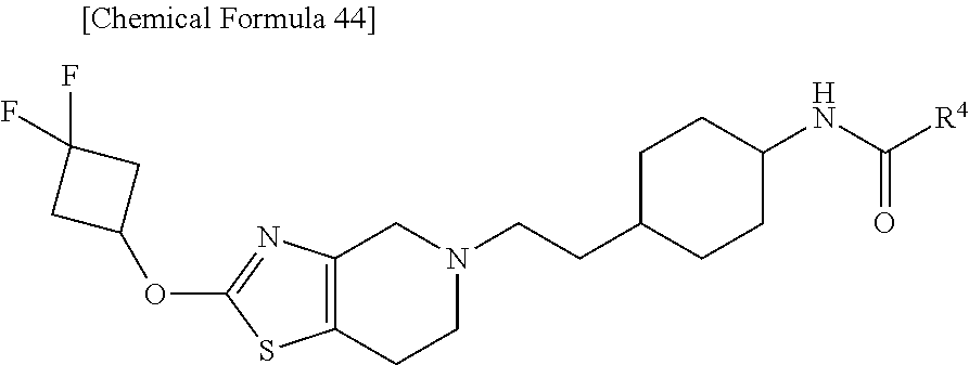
C12=C(CCN(CCC3CCC(NC([R4])=O)CC3)C1)SC(OC1CC(F)(F)C1)=N2
